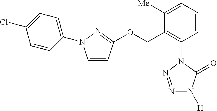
C1=CC=C([Me])C(COC2=NN(C3=CC=C(Cl)C=C3)C=C2)=C1N1N=NN([H])C1=O
